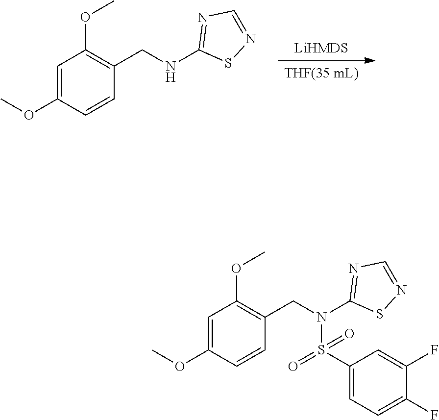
[THF(35 mL)].[LiHMDS].C1=C(OC)C=CC(CNC2=NC=NS2)=C1OC.C1=C(OC)C=CC(CN(C2=NC=NS2)S(C2=CC=C(F)C(F)=C2)(=O)=O)=C1OC
